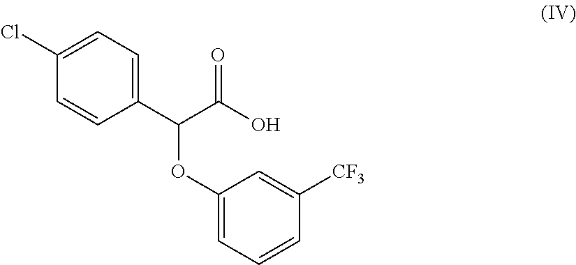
C(C(O)=O)(C1=CC=C(Cl)C=C1)OC1=CC=CC([CF3])=C1
